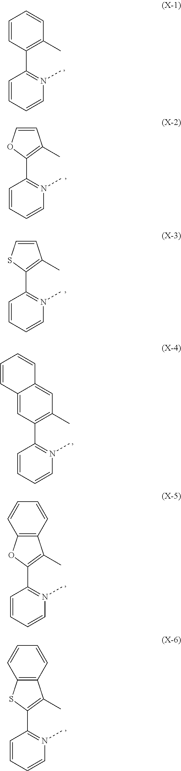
C1=CC=CN(C)=C1C1=C(C)C=CC=C1.C1=CC=CN(C)=C1C1=C(C)C=CO1.C1=CC=CN(C)=C1C1=C(C)C=CS1.C1=CC=CN(C)=C1C1=C(C)C=C2C(=C1)C=CC=C2.C1=CC=CN(C)=C1C1=C(C)C2=C(O1)C=CC=C2.C1=CC=CN(C)=C1C1=C(C)C2=C(S1)C=CC=C2
